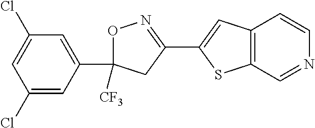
O1C([CF3])(C2=CC(Cl)=CC(Cl)=C2)CC(C2=CC3=C(S2)C=NC=C3)=N1
